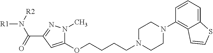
C(C1=NN(C)C(OCCCCN2CCN(C3=C4C(=CC=C3)SC=C4)CC2)=C1)(=O)N([R2])[R1]
